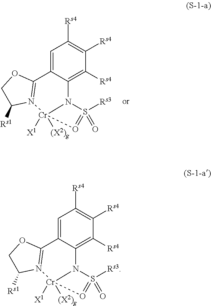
C1=C2C(=C([Rs4])C([Rs4])=C1[Rs4])N1S([Rs3])(=O)=O[Cr]1([X1])([(X2)g])N1=C2OCC1[Rs1].C1=C2C(=C([Rs4])C([Rs4])=C1[Rs4])N1S([Rs3])(=O)=O[Cr]1([X1])([(X2)g])N1=C2OCC1[Rs1]
